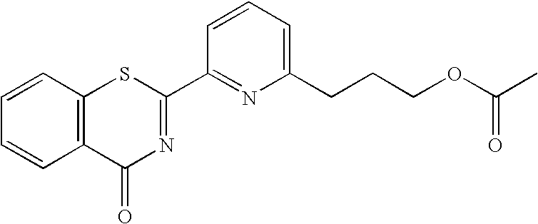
C1=CC=C(CCCOC(C)=O)N=C1C1=NC(=O)C2=C(S1)C=CC=C2
